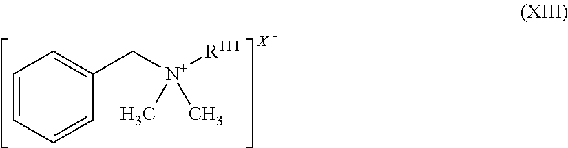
C1=CC=CC(C[N+]([R111])(C)C)=C1.[X]
